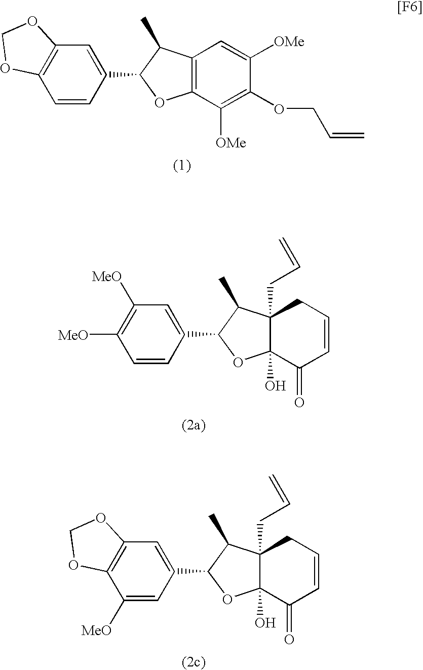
C12=C(C=CC(C3C(C)C4=C(C([OMe])=C(OCC=C)C([OMe])=C4)O3)=C1)OCO2.C1([MeO])=C([MeO])C=CC(C2C(C)C3(CC=C)C(O)(C(=O)C=CC3)O2)=C1.C12=C(C([MeO])=CC(C3C(C)C4(CC=C)C(O)(C(=O)C=CC4)O3)=C1)OCO2
